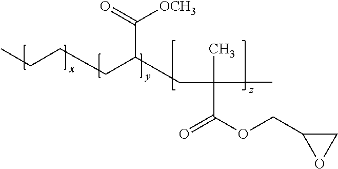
CCCCC(CC(C)(C)C(OCC1OC1)=O)C(=O)[OCH3]
